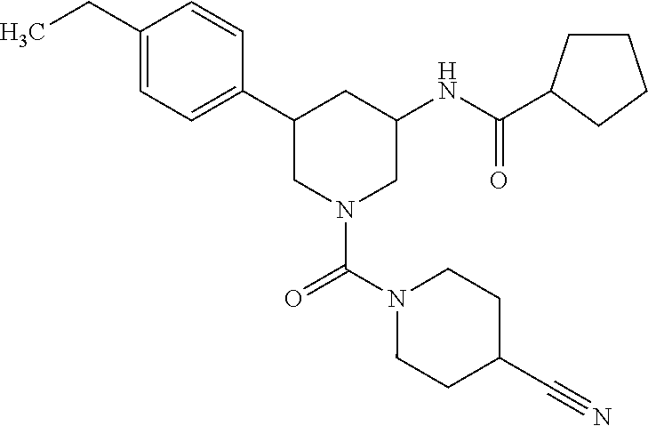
C1(C2CN(C(N3CCC(C#N)CC3)=O)CC(NC(=O)C3CCCC3)C2)=CC=C(CC)C=C1
